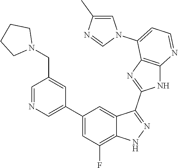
C1=NC=C(C2=CC(F)=C3C(=C2)C(C2=NC4=C(N2)N=CC=C4N2C=C(C)N=C2)=NN3)C=C1CN1CCCC1
